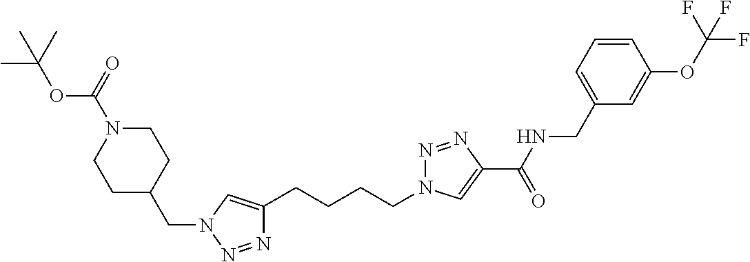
C1N(C(=O)OC(C)(C)C)CCC(CN2N=NC(CCCCN3N=NC(C(=O)NCC4=CC=CC(OC(F)(F)F)=C4)=C3)=C2)C1
